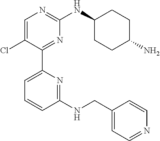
C1=C(Cl)C(C2=CC=CC(NCC3=CC=NC=C3)=N2)=NC(NC2CCC(N)CC2)=N1
